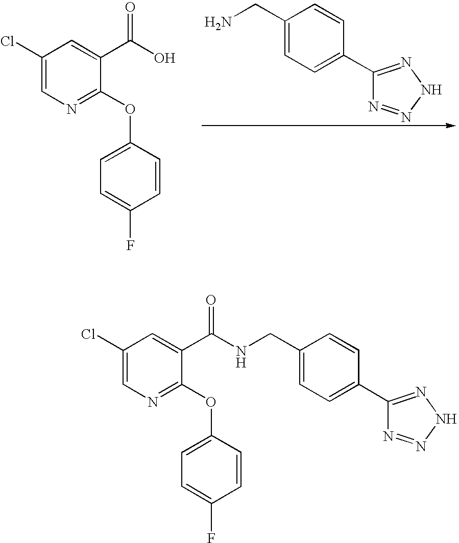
C1(CN)=CC=C(C2=NNN=N2)C=C1.C1(Cl)=CN=C(OC2=CC=C(F)C=C2)C(C(O)=O)=C1.C1(Cl)=CN=C(OC2=CC=C(F)C=C2)C(C(NCC2=CC=C(C3=NNN=N3)C=C2)=O)=C1
